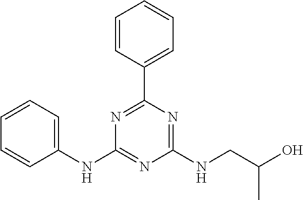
C1=CC=CC(NC2=NC(NCC(O)C)=NC(C3=CC=CC=C3)=N2)=C1
